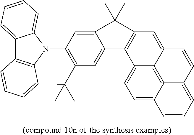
C1=C2C3=C4C(=CC=C3C3=C1C(C)(C)C1=CC5=C(C=C31)C(C)(C)C1=CC=CC3=C1N5C1=CC=CC=C13)C=CC=C4C=C2
